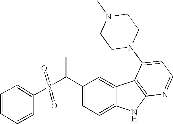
C1(C(S(C2=CC=CC=C2)(=O)=O)C)=CC=C2C(=C1)C1=C(N2)N=CC=C1N1CCN(C)CC1
